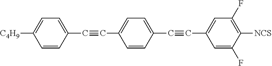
C1=CC(C#CC2=CC=C(C#CC3=CC(F)=C([NCS])C(F)=C3)C=C2)=CC=C1[C4H9]
